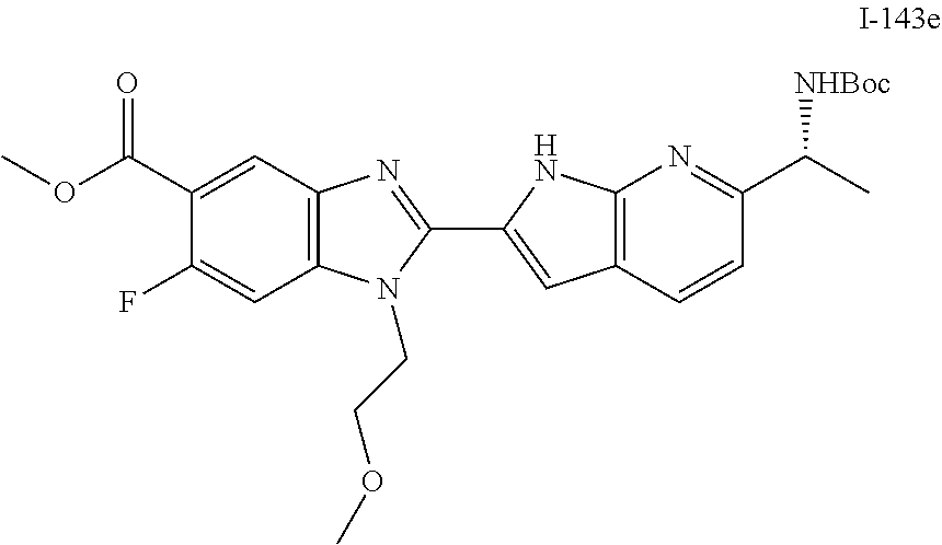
C12=C(C=C(C(OC)=O)C(F)=C1)N=C(C1=CC3=C(N1)N=C(C(C)[NHBoc])C=C3)N2CCOC
